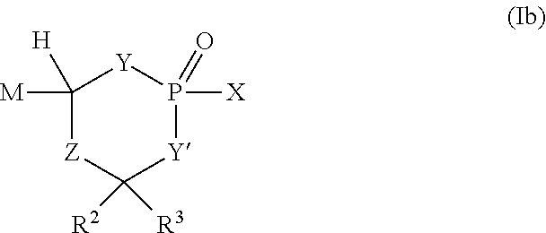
C1([M])([H])[Z]C([R2])([R3])[Y]P([X])(=O)[Y]1
